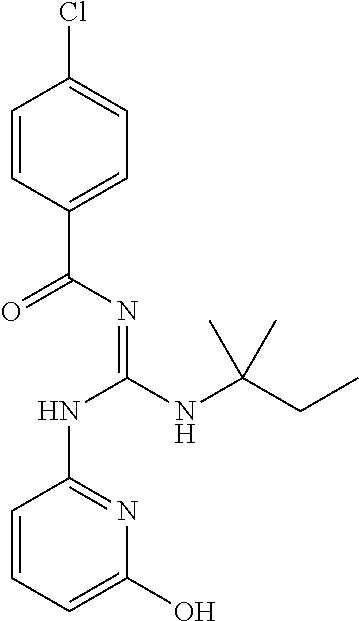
C1=CC(C(N=C(NC(CC)(C)C)NC2=NC(O)=CC=C2)=O)=CC=C1Cl
